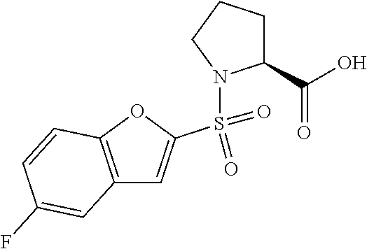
C12=C(OC(S(=O)(=O)N3C(C(O)=O)CCC3)=C1)C=CC(F)=C2
